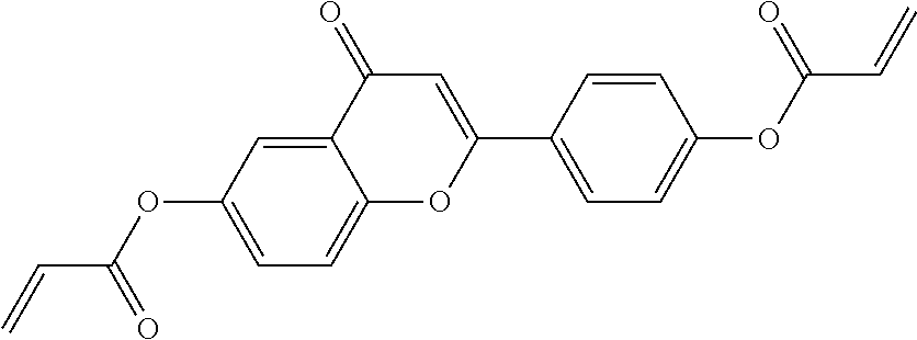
C(C(OC1=CC=C2C(=C1)C(=O)C=C(C1=CC=C(OC(=O)C=C)C=C1)O2)=O)=C
